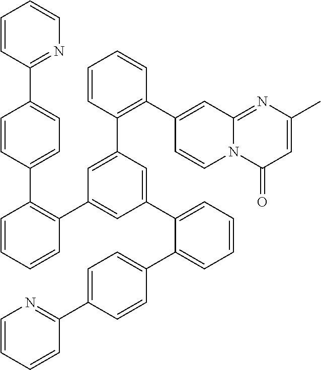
C1=CC(C2=CC=C(C3=C(C4=CC(C5=CC=CC=C5C5=CC=C(C6=NC=CC=C6)C=C5)=CC(C5=C(C6=CC7=NC(C)=CC(=O)N7C=C6)C=CC=C5)=C4)C=CC=C3)C=C2)=NC=C1
